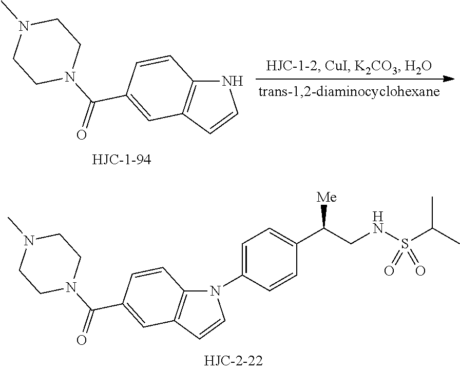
N1C2=C(C=C1)C=C(C(=O)N1CCN(C)CC1)C=C2.N1(C2=CC=C(C(CNS(C(C)C)(=O)=O)[Me])C=C2)C2=C(C=C1)C=C(C(=O)N1CCN(C)CC1)C=C2
